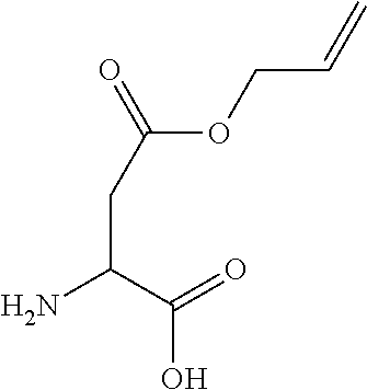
C(CC(N)C(=O)O)(OCC=C)=O
